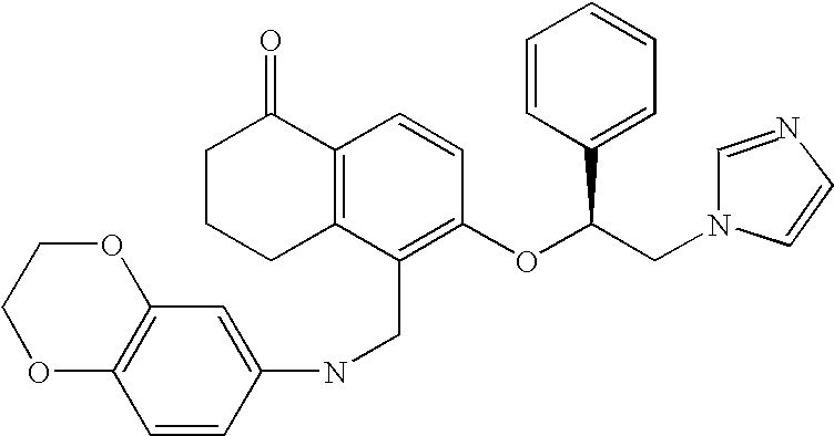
C1C2=C(C(=O)CC1)C=CC(OC(CN1C=CN=C1)C1=CC=CC=C1)=C2CNC1=CC2=C(C=C1)OCCO2
